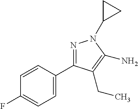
C1=CC(C2=NN(C3CC3)C(N)=C2CC)=CC=C1F
